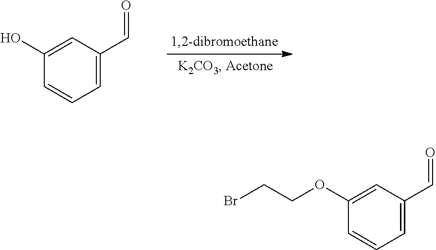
C1=C(C=O)C=C(O)C=C1.C1=C(C=O)C=C(OCCBr)C=C1
